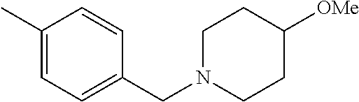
C1(C)=CC=C(CN2CCC([OMe])CC2)C=C1
